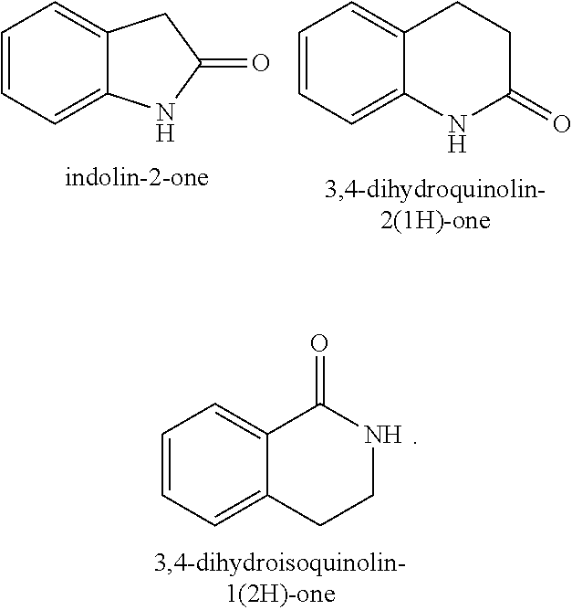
C1=CC=C2C(=C1)C(=O)NCC2.C1=CC=C2C(=C1)CC(=O)N2.C1=CC=C2C(=C1)CCC(=O)N2
